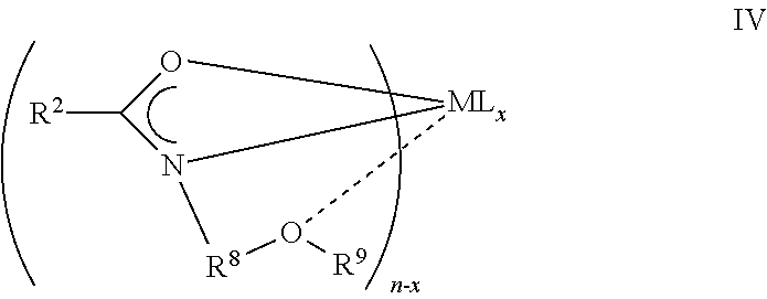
[R2]C1N2[MLx](O1)O([R9])[R8]2
